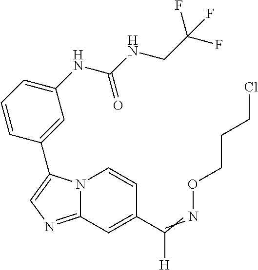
N12C(=NC=C1C1=CC(NC(NCC(F)(F)F)=O)=CC=C1)C=C(C(=NOCCCCl)[H])C=C2
